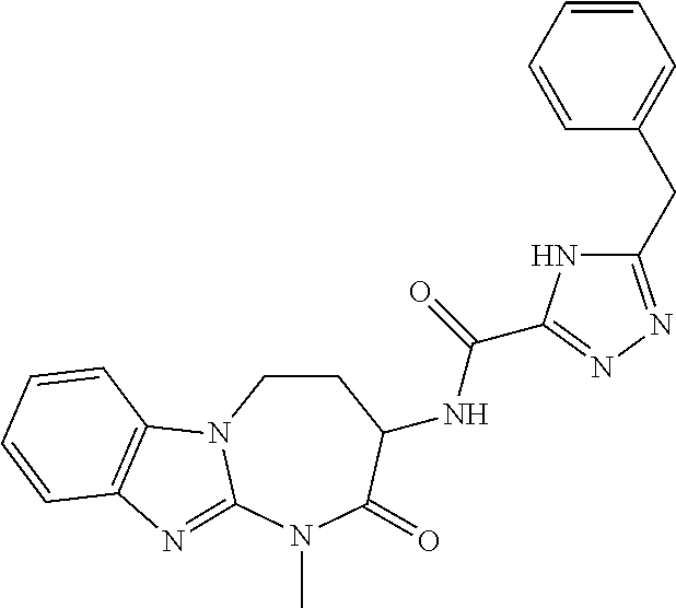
C1CN2C(=NC3=C2C=CC=C3)N(C)C(=O)C1NC(=O)C1=NN=C(CC2=CC=CC=C2)N1
